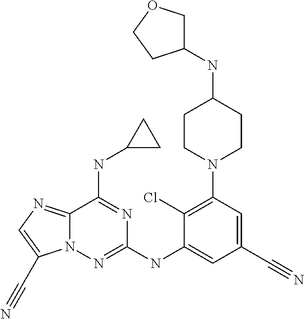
C1(Cl)=C(N2CCC(NC3COCC3)CC2)C=C(C#N)C=C1NC1=NN2C(=NC=C2C#N)C(NC2CC2)=N1
